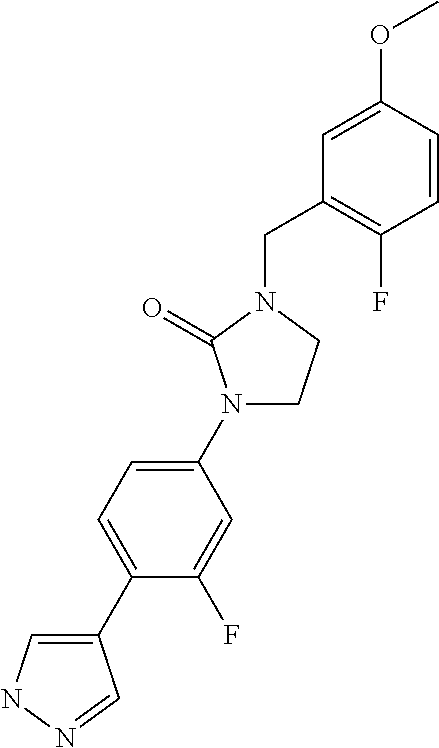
C1(C2=CC=C(N3CCN(CC4=C(F)C=CC(OC)=C4)C3=O)C=C2F)=CNN=C1
